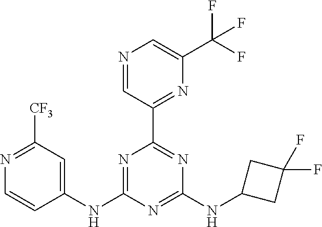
C1(NC2=NC(C3=NC(C(F)(F)F)=CN=C3)=NC(NC3CC(F)(F)C3)=N2)=CC([CF3])=NC=C1
